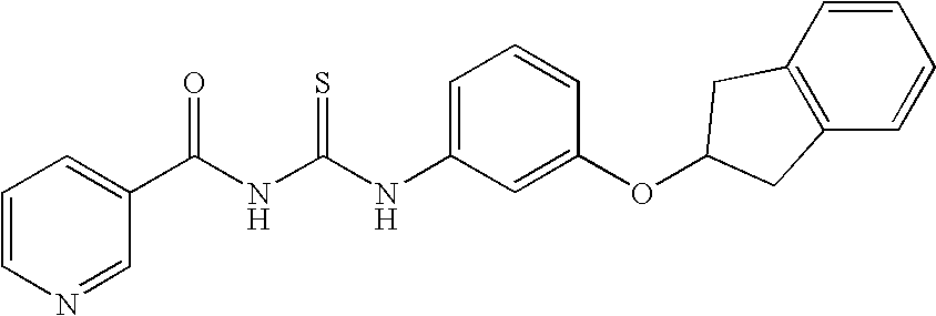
N(C(NC(C1=CC=CN=C1)=O)=S)C1=CC=CC(OC2CC3=C(C=CC=C3)C2)=C1
